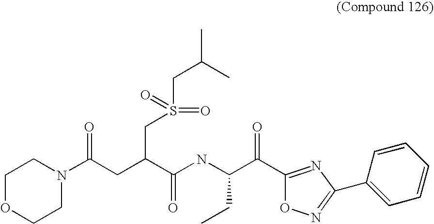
C1OCCN(C(CC(C(NC(C(C2=NC(C3=CC=CC=C3)=NO2)=O)CC)=O)CS(CC(C)C)(=O)=O)=O)C1
